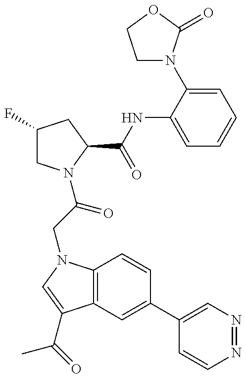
C1(F)CN(C(CN2C3=C(C(C(=O)C)=C2)C=C(C2=CN=NC=C2)C=C3)=O)C(C(NC2=CC=CC=C2N2CCOC2=O)=O)C1
